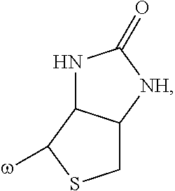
C1C2C(C([w])S1)NC(=O)[NH]2
